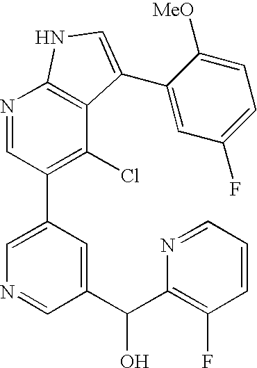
N1=CC(C2=CN=CC(C(C3=C(F)C=CC=N3)O)=C2)=C(Cl)C2=C1NC=C2C1=CC(F)=CC=C1[MeO]
